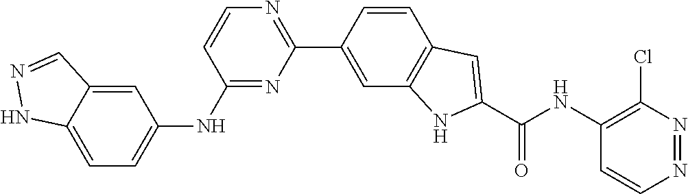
C1=CC(C2=NC=CC(NC3=CC=C4C(=C3)C=NN4)=N2)=CC2=C1C=C(C(NC1=C(Cl)N=NC=C1)=O)N2
